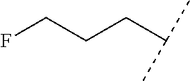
C(CCC(C)C)F
